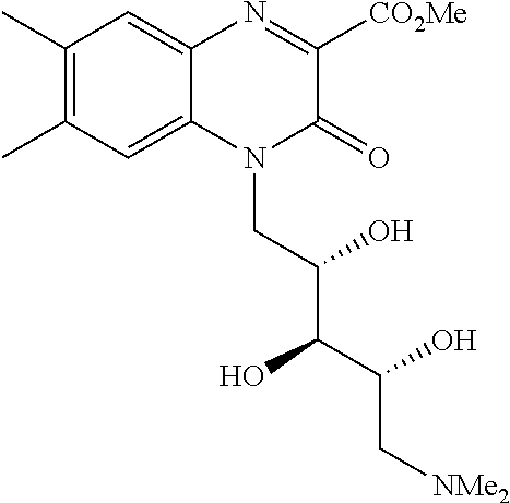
C1(C)=C(C)C=C2C(=C1)N=C([CO2Me])C(=O)N2CC(C(C(C[NMe2])O)O)O
